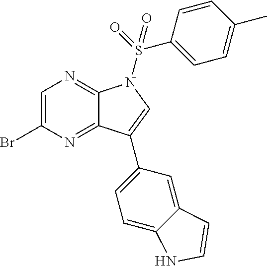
C1=C(Br)N=C2C(=N1)N(S(C1=CC=C(C)C=C1)(=O)=O)C=C2C1=CC=C2C(=C1)C=CN2
